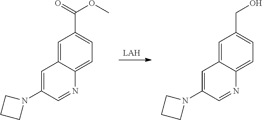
[LAH].C1=C2C(=CC=C1CO)N=CC(N1CCC1)=C2.C1=C2C(=CC=C1C(OC)=O)N=CC(N1CCC1)=C2
